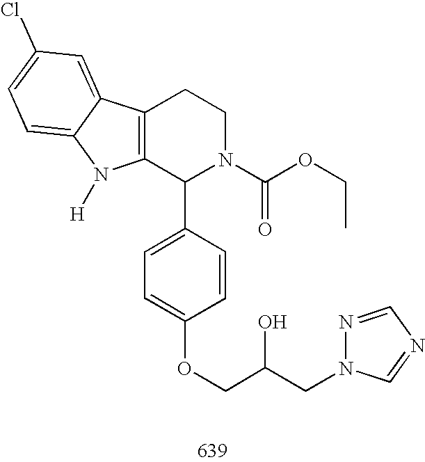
C12=C(C(C3=CC=C(OCC(CN4N=CN=C4)O)C=C3)N(C(OCC)=O)CC1)N([H])C1=CC=C(Cl)C=C21
